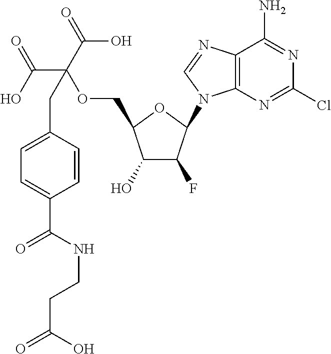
C1(O)C(F)C(N2C3=C(N=C2)C(N)=NC(Cl)=N3)OC1COC(C(O)=O)(C(=O)O)CC1=CC=C(C(=O)NCCC(O)=O)C=C1
